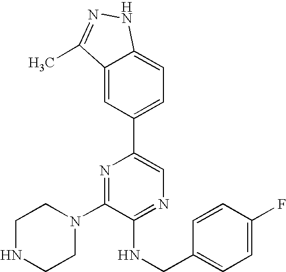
C1(N2CCNCC2)=NC(C2=CC=C3C(=C2)C(C)=NN3)=CN=C1NCC1=CC=C(F)C=C1
